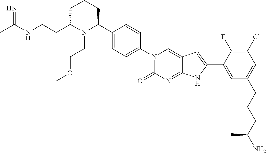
CC(NCCC1N(CCOC)C(C2=CC=C(N3C(=O)N=C4C(=C3)C=C(C3=CC(CCCC(N)C)=CC(Cl)=C3F)N4)C=C2)CCC1)=N
